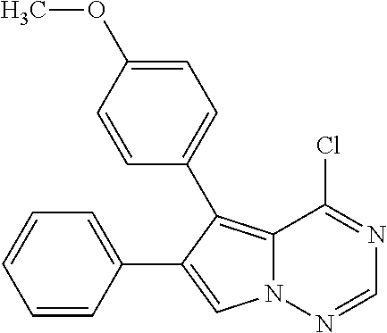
C1=CC(C2=CN3C(=C2C2=CC=C(OC)C=C2)C(Cl)=NC=N3)=CC=C1
